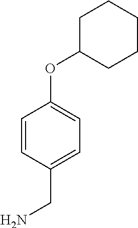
C1=CC(CN)=CC=C1OC1CCCCC1
